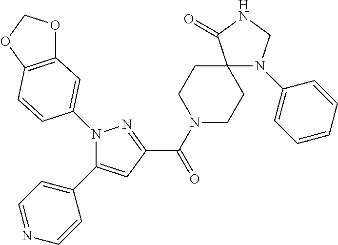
N1(C2=CC3=C(OCO3)C=C2)C(C2=CC=NC=C2)=CC(C(=O)N2CCC3(CC2)N(C2=CC=CC=C2)CNC3=O)=N1
